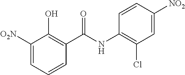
C1([O2N])=CC=CC(C(NC2=C(Cl)C=C([NO2])C=C2)=O)=C1O
